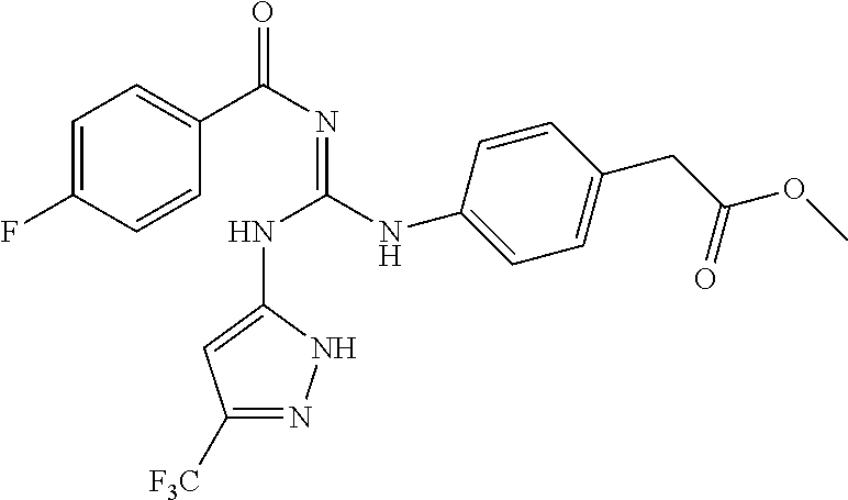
C1=C(F)C=CC(C(N=C(NC2=CC([F3C])=NN2)NC2=CC=C(CC(OC)=O)C=C2)=O)=C1
